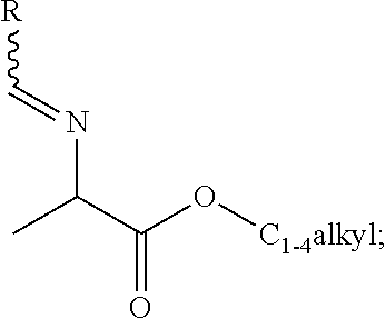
C(C(O[C1-4alkyl])=O)(C)N=C[R]
